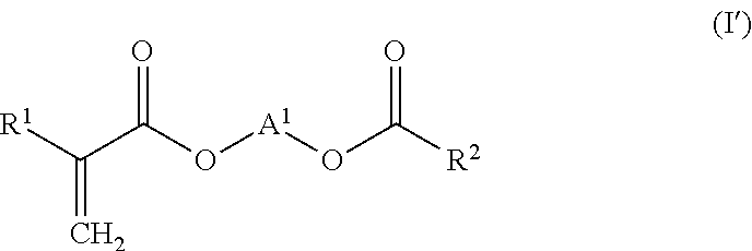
[R1]C(C(=O)O[A1]OC(=O)[R2])=C
